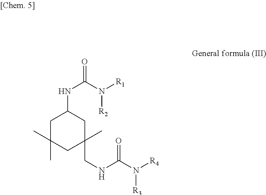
C1C(NC(=O)N([R2])[R1])CC(C)(C)CC1(CNC(N([R4])[R3])=O)C
